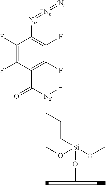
CO[Si](OC)(OC)CCC[Nd]([H])C(=O)C1=C(F)C(F)=C([Na]=[Nb]=[-Nc])C(F)=C1F
